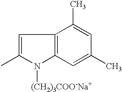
C1=C(C)N([(CH2)3COO-Na+])C2=C1C(C)=CC(C)=C2
